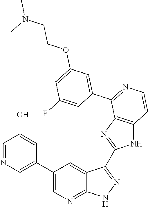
C1=NC=C(C2=CN=C3C(=C2)C(C2=NC4=C(N2)C=CN=C4C2=CC(OCCN(C)C)=CC(F)=C2)=N[N H]3)C=C1O
